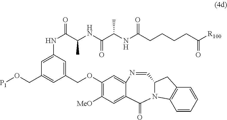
C1(OCC2=CC(NC(C(C)NC(=O)C(NC(=O)CCCCC([R100])=O)C)=O)=CC(CO[P1])=C2)=C([MeO])C=C2C(=C1)N=CC1CC3=C(C=CC=C3)N1C2=O
